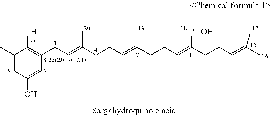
C1(C)=CC(O)=CC(CC=C(CCC=C(CCC=C(CCC=C(C)C)[COOH])C)C)=C1O
